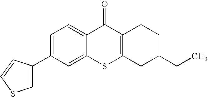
C1=C(C2=CSC=C2)C=C2C(=C1)C(=O)C1=C(S2)CC(CC)CC1
